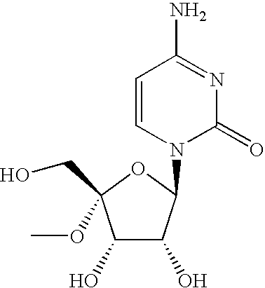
C1(O)C(O)C(N2C(=O)N=C(N)C=C2)OC1(OC)CO
